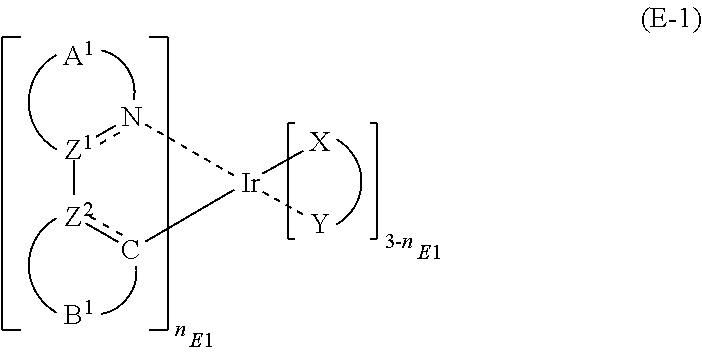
[Z1]1n[Ir]([Y])([X])c[Z2]1.[A1].[B1]
